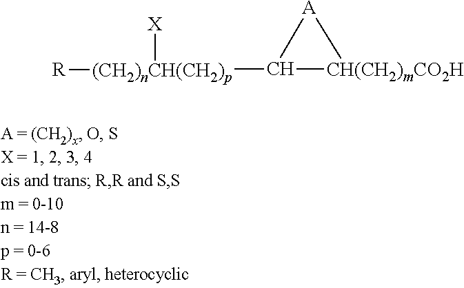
C1([(CH2)nCH(CH2)p]([X])[R])[CH(CH2)mCO2H][A]1
